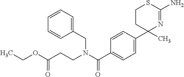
C1=CC(C2(C)N=C(N)SCC2)=CC=C1C(N(CCC(OCC)=O)CC1=CC=CC=C1)=O
